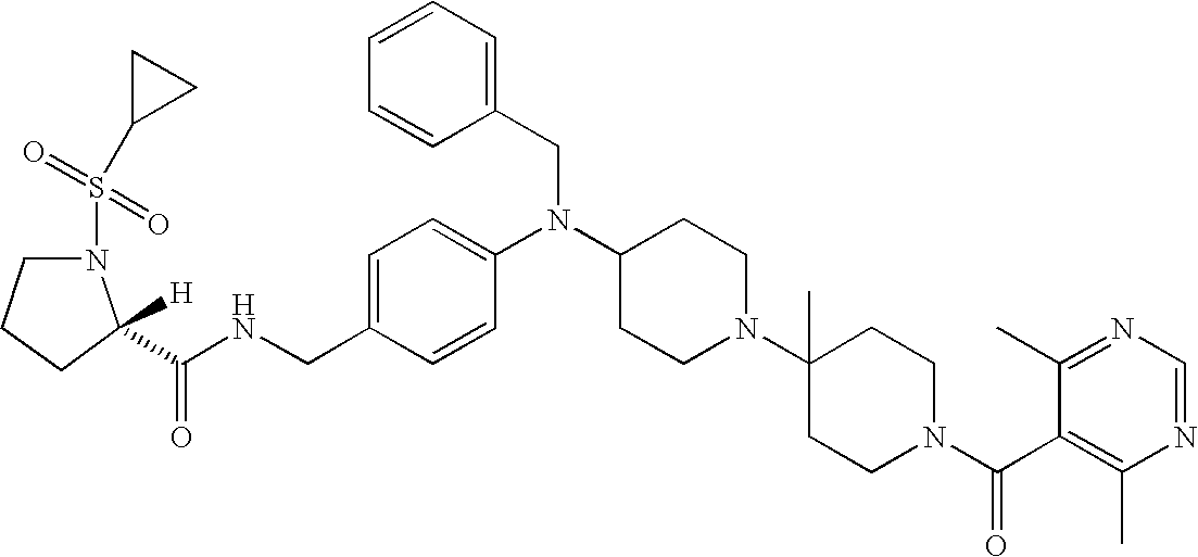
C(C1=CC=C(N(C2CCN(C3(C)CCN(C(C4=C(C)N=CN=C4C)=O)CC3)CC2)CC2=CC=CC=C2)C=C1)NC(=O)C1([H])N(S(C2CC2)(=O)=O)CCC1
